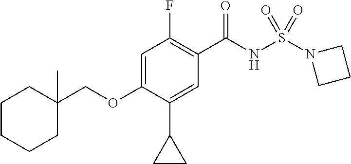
C1(F)=C(C(NS(N2CCC2)(=O)=O)=O)C=C(C2CC2)C(OCC2(C)CCCCC2)=C1
